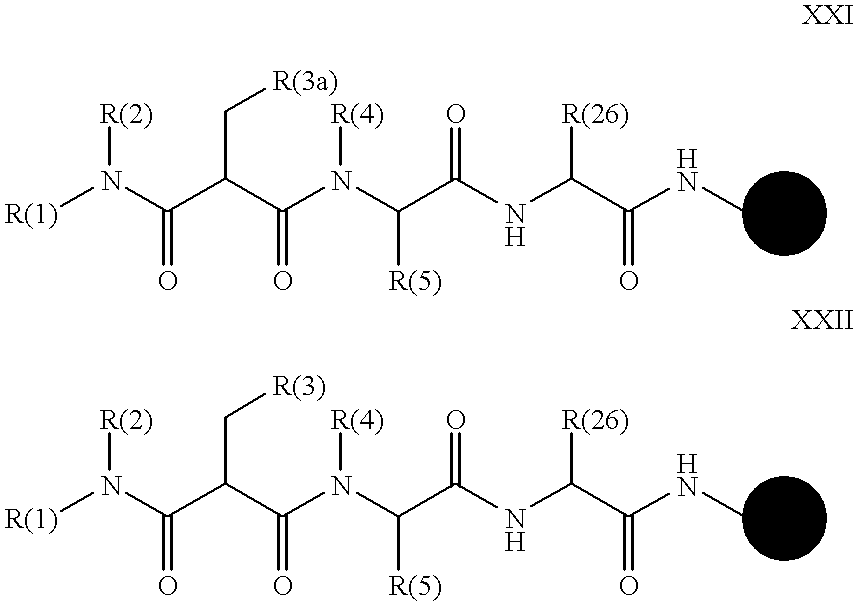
[R(1)]N(C(C(C(N(C(C(NC(C(NC)=O)[R(26)])=O)[R(5)])[R(4)])=O)C[R(3a)])=O)[R(2)].[R(1)]N(C(C(C(N(C(C(NC(C(NC)=O)[R(26)])=O)[R(5)])[R(4)])=O)C[R(3)])=O)[R(2)]
